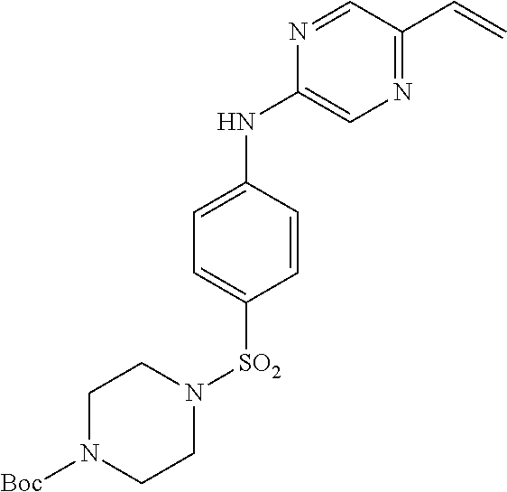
C1N([Boc])CCN([SO2]C2=CC=C(NC3=CN=C(C=C)C=N3)C=C2)C1
